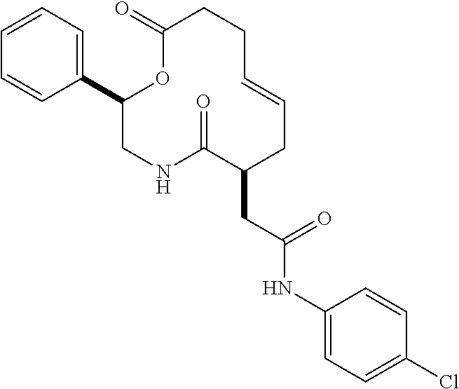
C1(C2=CC=CC=C2)CNC(=O)C(CC(NC2=CC=C(Cl)C=C2)=O)CC=CCCC(=O)O1
